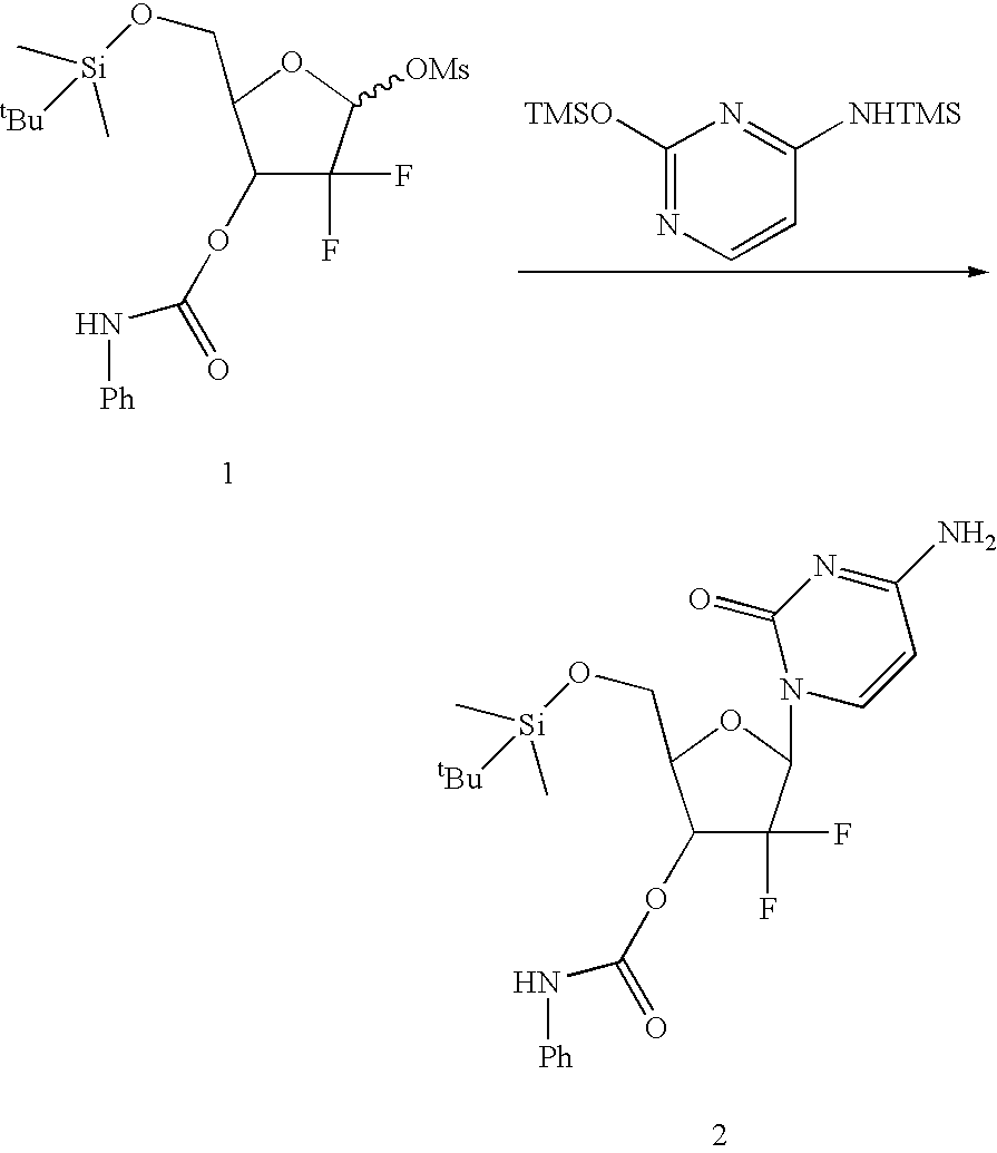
C1([TMSO])=NC=CC([NHTMS])=N1.C1(OC(=O)N[Ph])C(F)(F)C([OMs])OC1CO[Si](C)(C)[tBu].C1(OC(=O)N[Ph])C(F)(F)C(N2C(=O)N=C(N)C=C2)OC1CO[Si](C)(C)[tBu]
